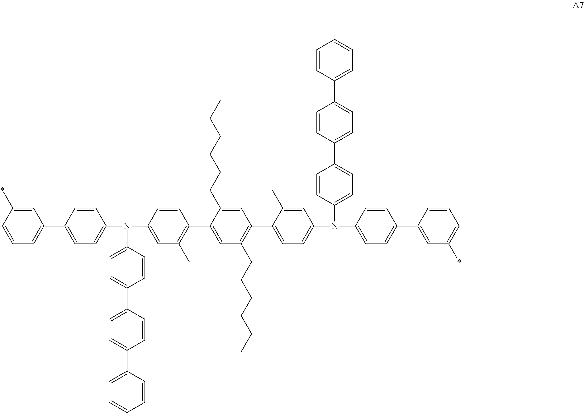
C1=CC(*)=CC(C2=CC=C(N(C3=CC(C)=C(C4=CC(CCCCCC)=C(C5=CC=C(N(C6=CC=C(C7=CC(*)=CC=C7)C=C6)C6=CC=C(C7=CC=C(C8=CC=CC=C8)C=C7)C=C6)C=C5C)C=C4CCCCCC)C=C3)C3=CC=C(C4=CC=C(C5=CC=CC=C5)C=C4)C=C3)C=C2)=C1
